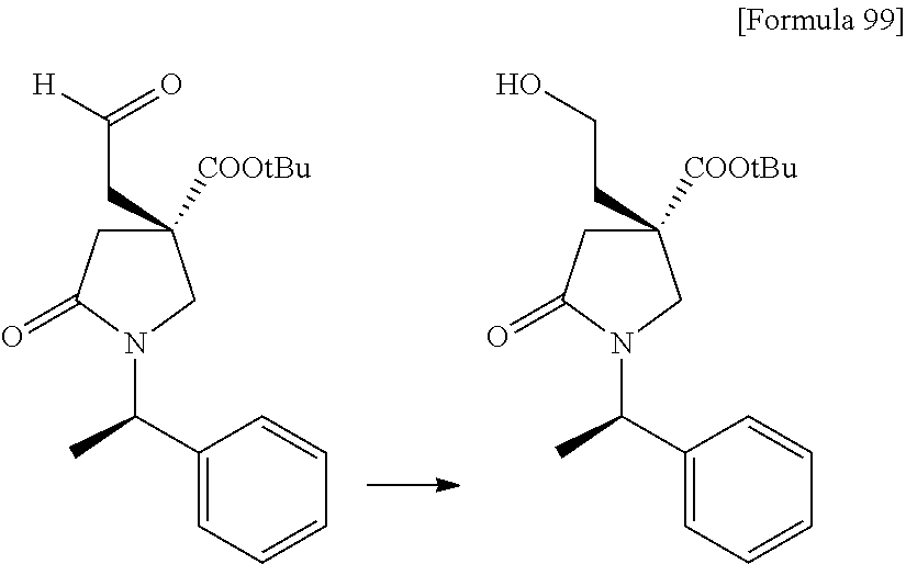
C1(C(C)N2CC(CC([H])=O)([COOtBu])CC2=O)=CC=CC=C1.C1(C(C)N2CC(CCO)([COOtBu])CC2=O)=CC=CC=C1
